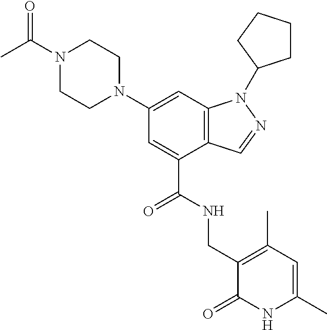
C1(N2CCN(C(C)=O)CC2)=CC2=C(C(C(NCC3=C(C)C=C(C)NC3=O)=O)=C1)C=NN2C1CCCC1
